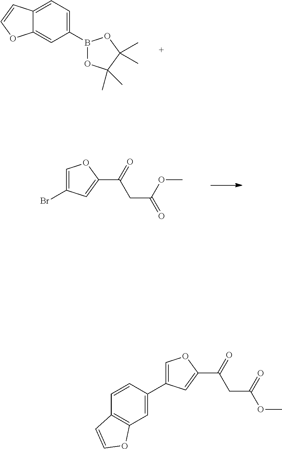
C1(B2OC(C)(C)C(C)(C)O2)=CC=C2C(=C1)OC=C2.C1=C(Br)C=C(C(=O)CC(=O)OC)O1.C1=CC(C2=COC(C(=O)CC(OC)=O)=C2)=CC2=C1C=CO2
